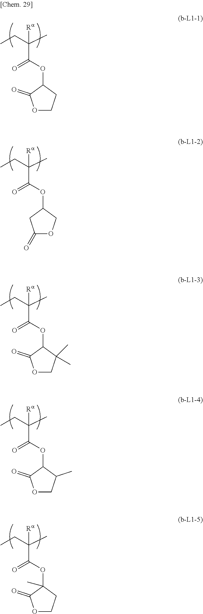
C(C(OC1C(=O)OCC1)=O)(CC)(C)[Ra].C(C(OC1CC(=O)OC1)=O)(CC)(C)[Ra].C(C(OC1C(=O)OCC1(C)C)=O)(CC)(C)[Ra].C(C(OC1C(=O)OCC1C)=O)(CC)(C)[Ra].C(C(OC1(C)C(=O)OCC1)=O)(CC)(C)[Ra]
